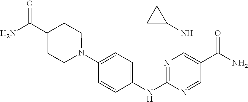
N1=C(NC2=CC=C(N3CCC(C(N)=O)CC3)C=C2)N=CC(C(N)=O)=C1NC1CC1
